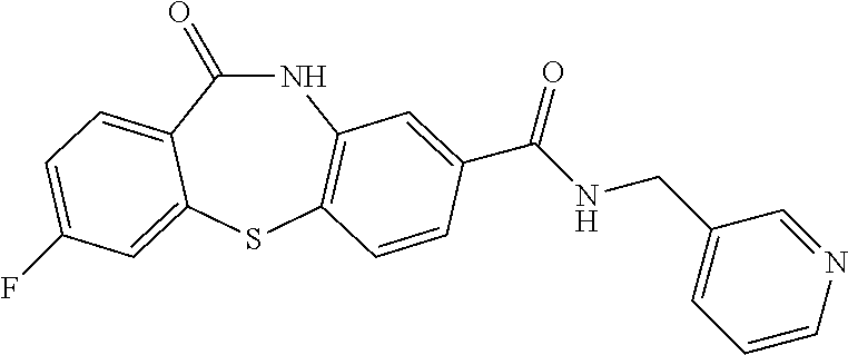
N1C(=O)C2=CC=C(F)C=C2SC2=C1C=C(C(NCC1=CC=CN=C1)=O)C=C2
